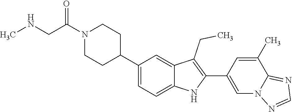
N1(C(CNC)=O)CCC(C2=CC=C3C(=C2)C(CC)=C(C2=CN4C(=NC=N4)C(C)=C2)N3)CC1
